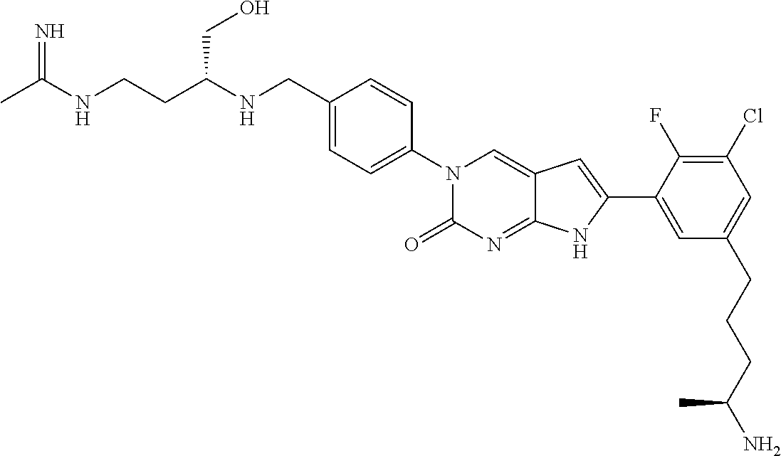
CC(NCCC(NCC1=CC=C(N2C(=O)N=C3C(=C2)C=C(C2=CC(CCCC(N)C)=CC(Cl)=C2F)N3)C=C1)CO)=N
